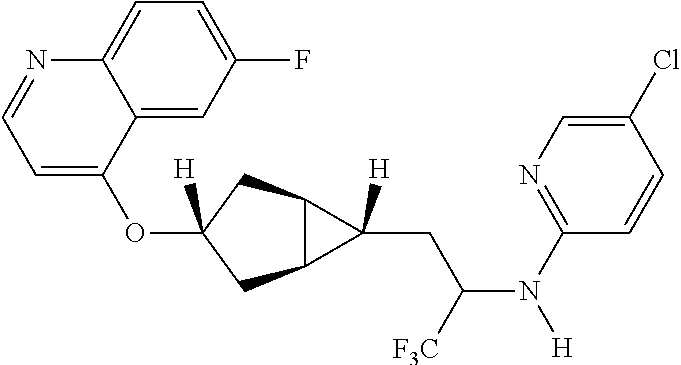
C1=C(OC2([H])CC3C(C2)C3(CC(N(C2=NC=C(Cl)C=C2)[H])[F3C])[H])C2=CC(F)=CC=C2N=C1
